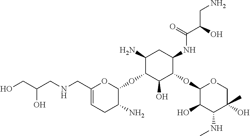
C1(N)C(OC2OC(CNCC(CO)O)=CCC2N)C(O)C(OC2C(O)C(NC)C(C)(O)CO2)C(NC(C(O)CN)=O)C1
